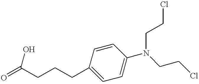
O=C(CCCC1=CC=C(N(CCCl)CCCl)C=C1)O
